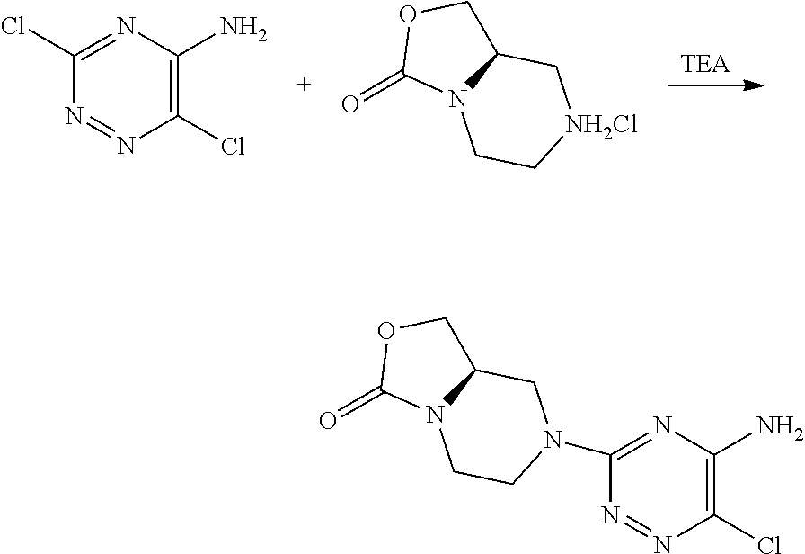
[TEA].N1=NC(Cl)=C(N)N=C1Cl.O=C1N2C(CO1)C[NH2Cl]CC2.N1=NC(Cl)=C(N)N=C1N1CCN2C(=O)OCC2C1
